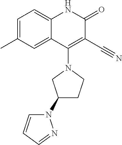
C1=C(C)C=C2C(=C1)NC(=O)C(C#N)=C2N1CC(N2C=CC=N2)CC1
